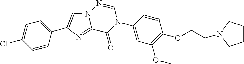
C1(Cl)=CC=C(C2=CN3C(=N2)C(=O)N(C2=CC(OC)=C(OCCN4CCCC4)C=C2)C=N3)C=C1
